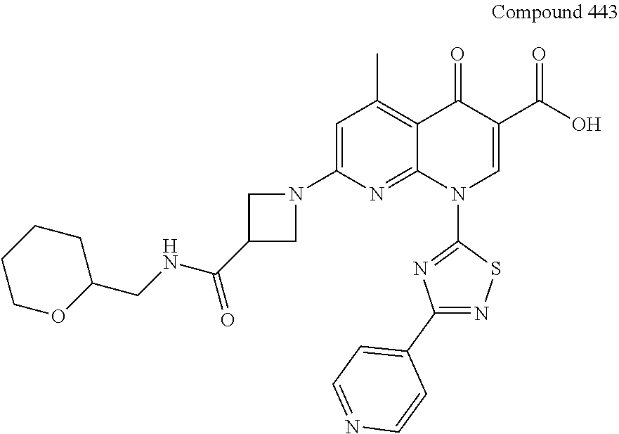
C1=C(N2CC(C(NCC3CCCCO3)=O)C2)N=C2C(=C1C)C(=O)C(C(O)=O)=CN2C1=NC(C2=CC=NC=C2)=NS1
